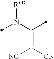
N(C(=C([NC])[CN])C)([R6D])C
